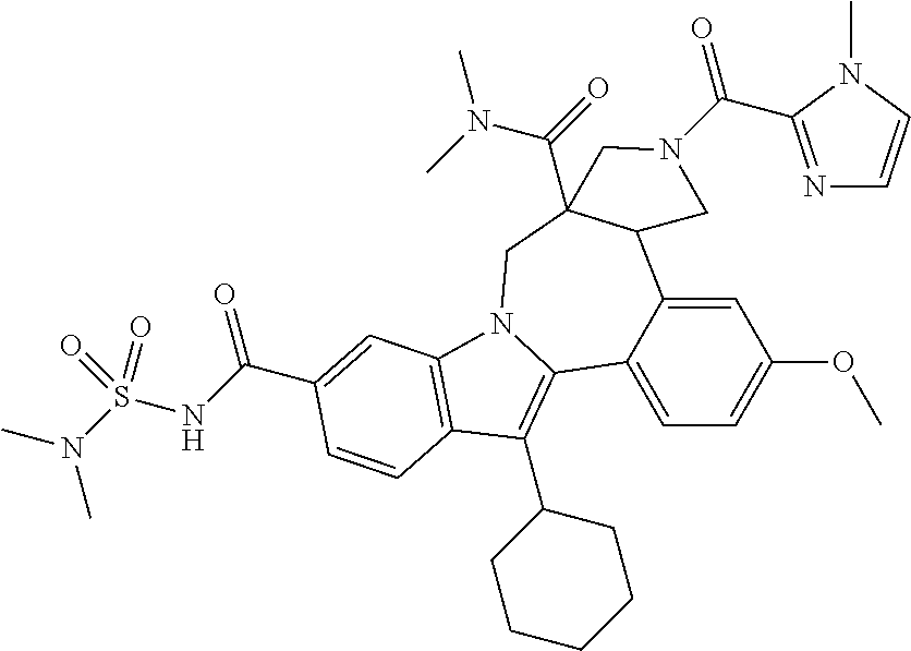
C1=C2C(=CC=C1OC)C1=C(C3CCCCC3)C3=C(N1CC1(C(=O)N(C)C)C2CN(C(=O)C2=NC=CN2C)C1)C=C(C(NS(N(C)C)(=O)=O)=O)C=C3
